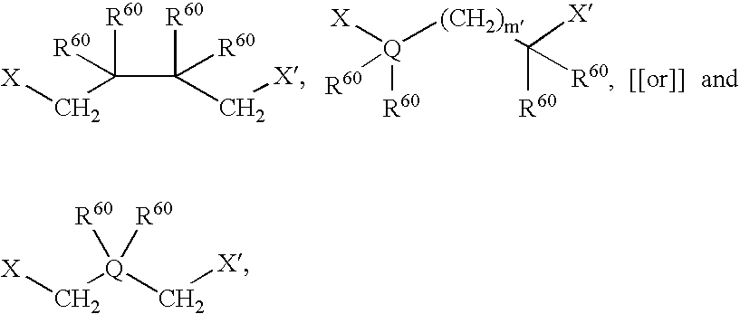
C(C([R60])([R60])C[X])([R60])([R60])C[X].[X][Q]([(CH2)m]C([R60])([X])[R60])([R60])[R60].[X]C[Q](C[X])([R60])[R60]
